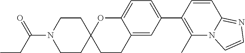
C1CC2(CCN1C(CC)=O)CCC1=CC(C3=C(C)N4C(=NC=C4)C=C3)=CC=C1O2
